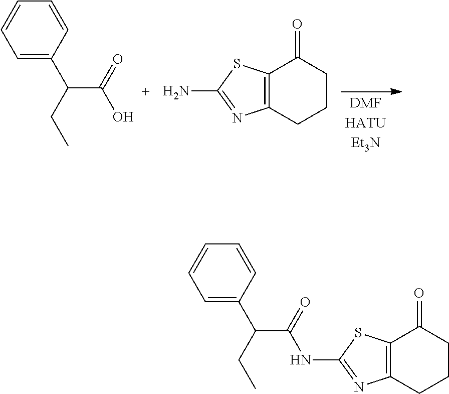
C1=C(C(CC)C(=O)O)C=CC=C1.C12=C(SC(N)=N1)C(=O)CCC2.C1=C(C(CC)C(=O)NC2=NC3=C(S2)C(=O)CCC3)C=CC=C1
